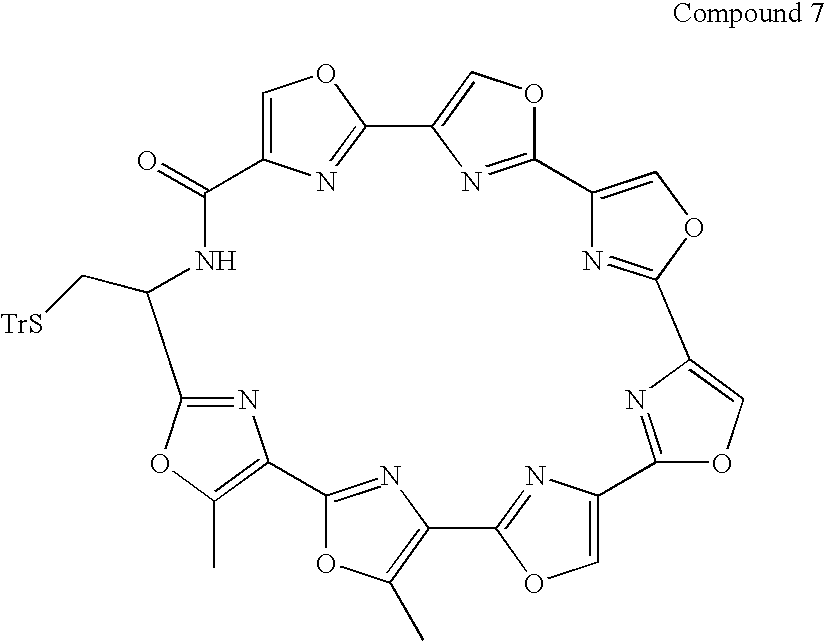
C12=NC(=C(C)O1)C1=NC(=C(C)O1)C1=NC(=CO1)C1=NC(=CO1)C1=NC(=CO1)C1=NC(=CO1)C1=NC(=CO1)C(=O)NC2C[TrS]
